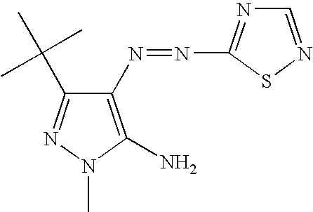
CN1C(N)=C(N=NC2=NC=NS2)C(C(C)(C)C)=N1
